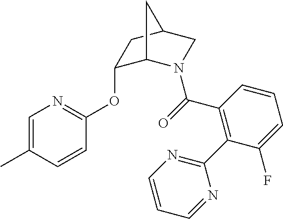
C1(OC2=NC=C(C)C=C2)C2N(C(=O)C3=C(C4=NC=CC=N4)C(F)=CC=C3)CC(C1)C2
